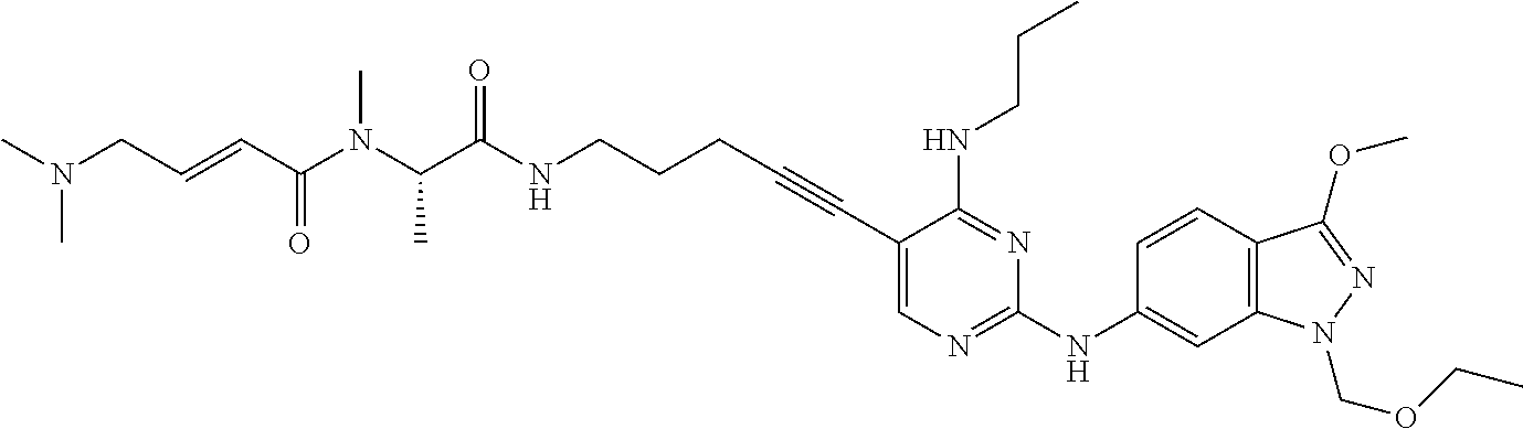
C1(C#CCCCNC(C(C)N(C)C(C=CCN(C)C)=O)=O)=CN=C(NC2=CC3=C(C=C2)C(OC)=NN3COCC)N=C1NCCC
